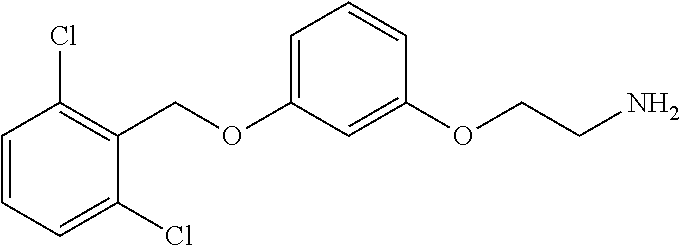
O(C1=CC=CC(OCCN)=C1)CC1=C(Cl)C=CC=C1Cl
